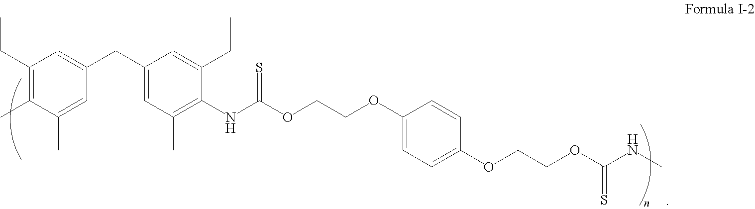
CC1=C(CC)C=C(CC2=CC(C)=C(NC(=S)OCCOC3=CC=C(OCCOC(NC)=S)C=C3)C(CC)=C2)C=C1C
